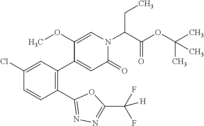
C1(Cl)=CC(C2=CC(=O)N(C(C(OC(C)(C)C)=O)CC)C=C2OC)=C(C2=NN=C(C(F)(F)[H])O2)C=C1
